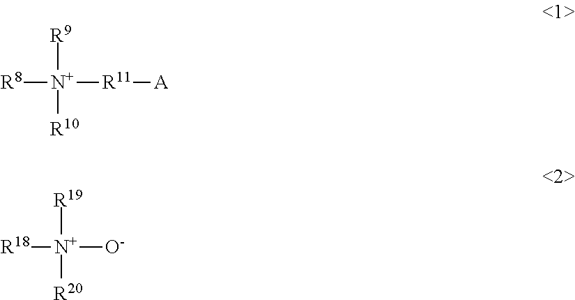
[R8][N+]([R11][A])([R9])[R10].[R18][N+]([O-])([R19])[R20]
